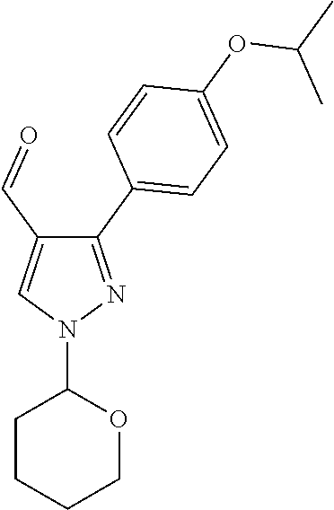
C1(C2=CC=C(OC(C)C)C=C2)=NN(C2CCCCO2)C=C1C=O
